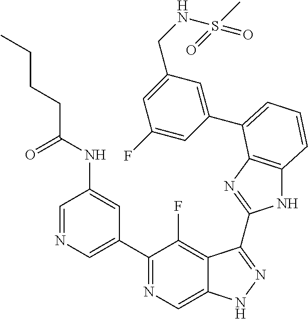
C1=NC=C(C2=NC=C3C(=C2F)C(C2=NC4=C(N2)C=CC=C4C2=CC(CNS(C)(=O)=O)=CC(F)=C2)=NN3)C=C1NC(CCCC)=O
